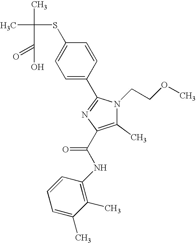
CC(C)(SC1=CC=C(C2=NC(C(NC3=C(C)C(C)=CC=C3)=O)=C(C)N2CCOC)C=C1)C(=O)O
